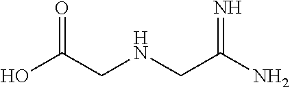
N(CC(N)=N)CC(O)=O
